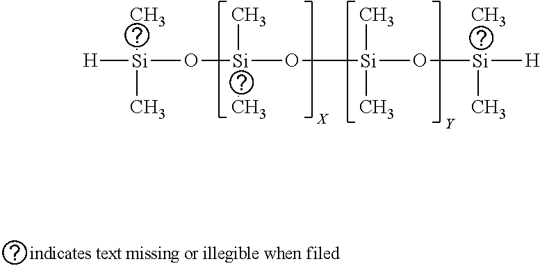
[H][Si](C)(C)O[Si](O[Si](C)(C)O[Si](C)(C)[H])(C)C
